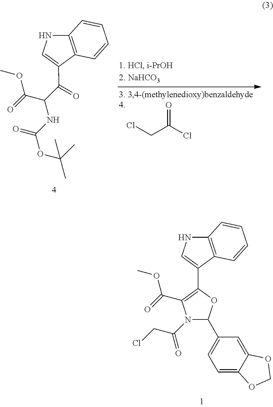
C1(C2=CNC3=C2C=CC=C3)=C(C(=O)OC)N(C(=O)CCl)C(C2=CC=C3C(=C2)OCO3)O1.O=C(Cl)CCl.C1(C(C(C(=O)OC)NC(OC(C)(C)C)=O)=O)=CNC2=C1C=CC=C2
